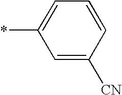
C1=C([CN])C=CC=C1*
